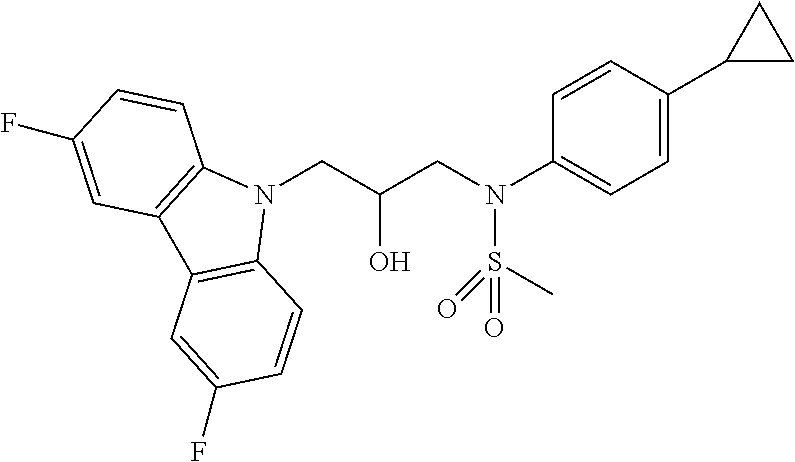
N1(CC(CN(S(C)(=O)=O)C2=CC=C(C3CC3)C=C2)O)C2=C(C3=C1C=CC(F)=C3)C=C(F)C=C2
